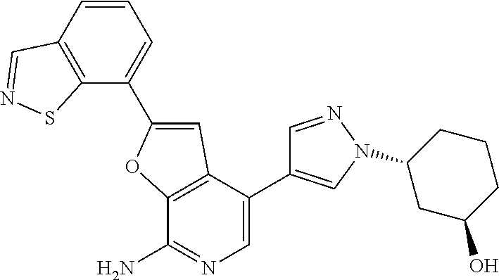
C12=C(C(C3=CN(C4CC(O)CCC4)N=C3)=CN=C1N)C=C(C1=CC=CC3=C1SN=C3)O2
